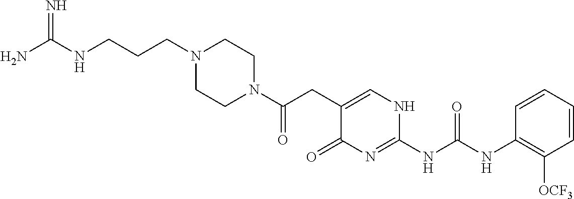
C(C1=CNC(NC(NC2=C([OCF3])C=CC=C2)=O)=NC1=O)C(N1CCN(CCCNC(N)=N)CC1)=O
